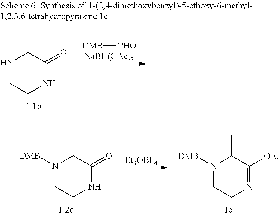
[DMB][CHO].[NaBH(OAc)3].N1CCNC(=O)C1C.[Et3OBF4].N1([DMB])CCN=C([OEt])C1C.N1([DMB])CCNC(=O)C1C
